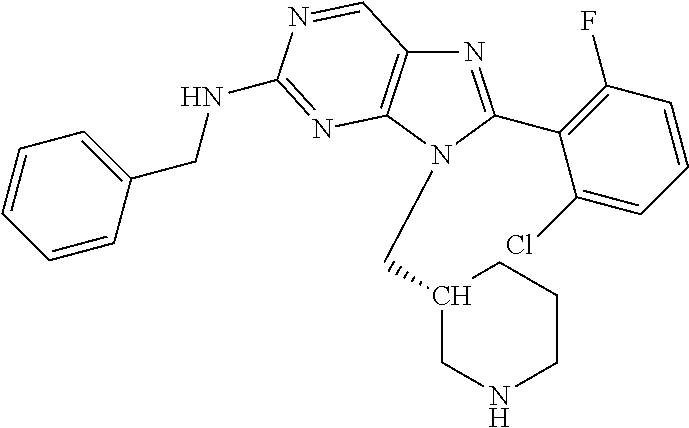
N1=C(C2=C(F)C=CC=C2Cl)N(CC2CNCCC2)C2=C1C=NC(NCC1=CC=CC=C1)=N2
